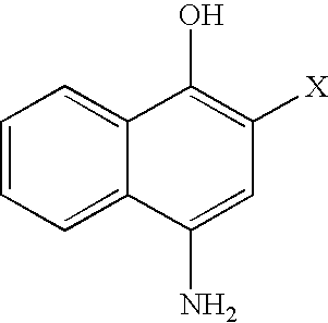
C1=CC=C2C(=C1)C(O)=C([X])C=C2N
